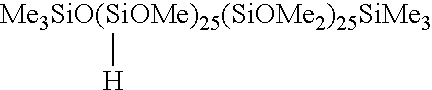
[Me3SiO(SiOMe)25(SiOMe2)25SiMe3][H]
